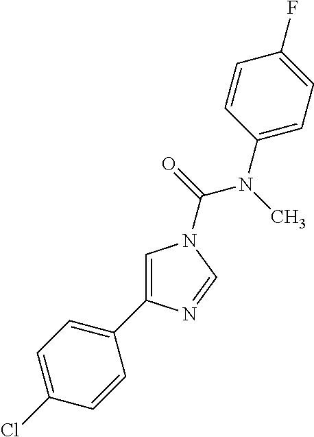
C1=C(C2=CC=C(Cl)C=C2)N=CN1C(=O)N(C)C1=CC=C(F)C=C1
